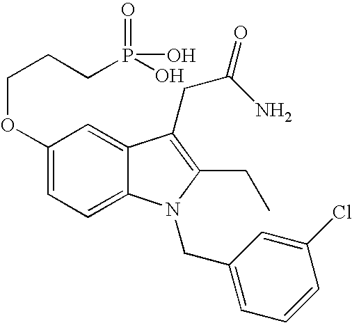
C1(OCCCP(=O)(O)O)=CC=C2C(=C1)C(CC(=O)N)=C(CC)N2CC1=CC=CC(Cl)=C1
